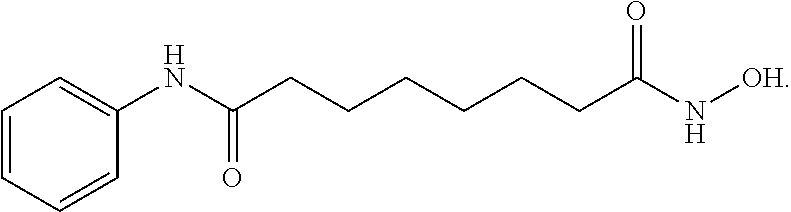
C1=CC=CC(NC(CCCCCCC(N[OH])=O)=O)=C1
